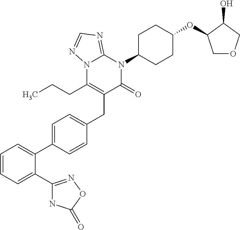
N12C(CCC)=C(CC3=CC=C(C4=CC=CC=C4C4=NOC(=O)N4)C=C3)C(=O)N(C3CCC(OC4COCC4O)CC3)C1=NC=N2
